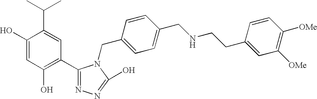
C1(O)=CC(O)=C(C2=NN=C(O)N2CC2=CC=C(CNCCC3=CC([OMe])=C([OMe])C=C3)C=C2)C=C1C(C)C
